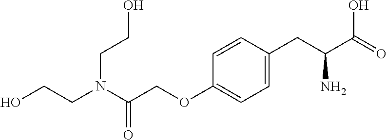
OCCN(C(=O)COC1=CC=C(CC(C(O)=O)N)C=C1)CCO
